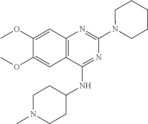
C12=C(C(NC3CCN(C)CC3)=NC(N3CCCCC3)=N1)C=C(OC)C(OC)=C2
